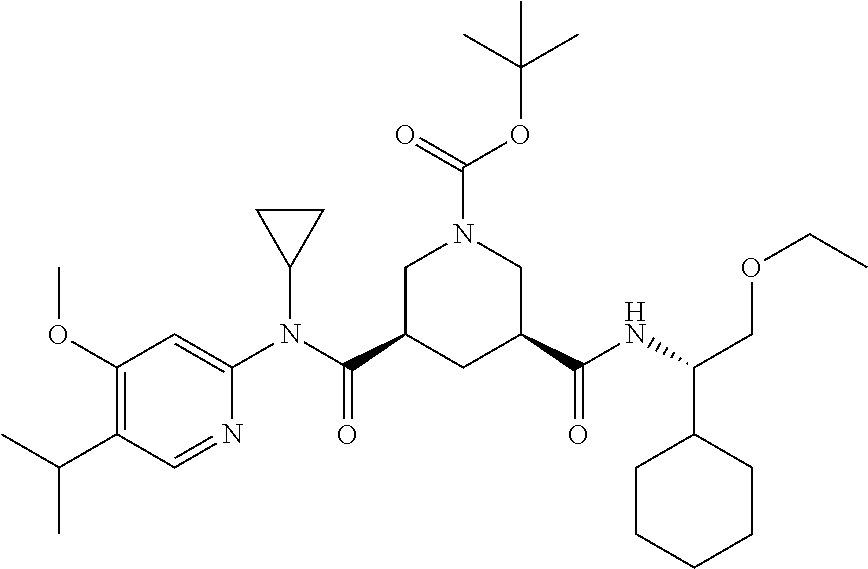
C1(OC)=C(C(C)C)C=NC(N(C(C2CC(C(NC(COCC)C3CCCCC3)=O)CN(C(=O)OC(C)(C)C)C2)=O)C2CC2)=C1
